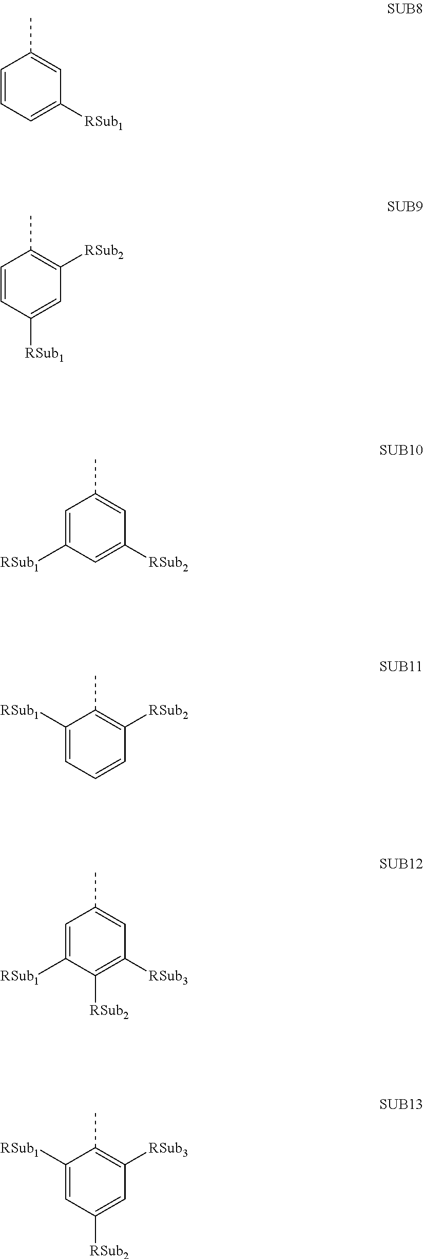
C1=CC=C([RSub1])C=C1C.C1=CC([RSub1])=CC([RSub2])=C1C.C1=C([RSub1])C=C([RSub2])C=C1C.C1([RSub1])=CC=CC([RSub2])=C1C.C1=C([RSub1])C([RSub2])=C([RSub3])C=C1C.C1([RSub1])=CC([RSub2])=CC([RSub3])=C1C
